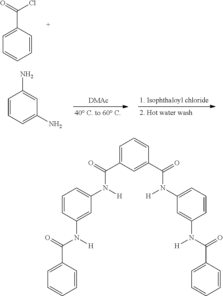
C1=CC(C(=O)Cl)=CC=C1.C1=CC=C(N)C=C1N.[DMAc].C1=C(C(=O)N([H])C2=CC=CC(N(C(=O)C3=CC=CC=C3)[H])=C2)C=C(C(=O)N(C2=CC=CC(N(C(=O)C3=CC=CC=C3)[H])=C2)[H])C=C1
